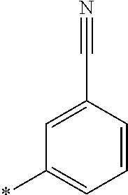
*C1=CC=CC(C#N)=C1
